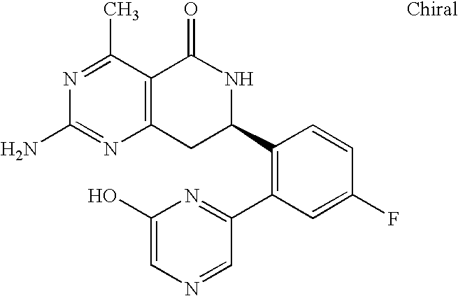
N1=C(C)C2=C(N=C1N)CC(C1=C(C3=NC(O)=CN=C3)C=C(F)C=C1)NC2=O
